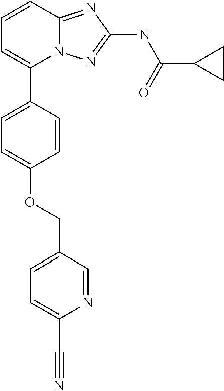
O(C1=CC=C(C2=CC=CC3=NC(NC(C4CC4)=O)=NN23)C=C1)CC1=CC=C(C#N)N=C1
